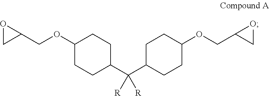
O1CC1COC1CCC(C(C2CCC(OCC3OC3)CC2)([R])[R])CC1
